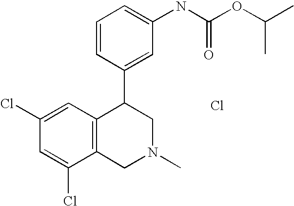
Cl.C1(Cl)=CC(Cl)=CC2=C1CN(C)CC2C1=CC(NC(OC(C)C)=O)=CC=C1
